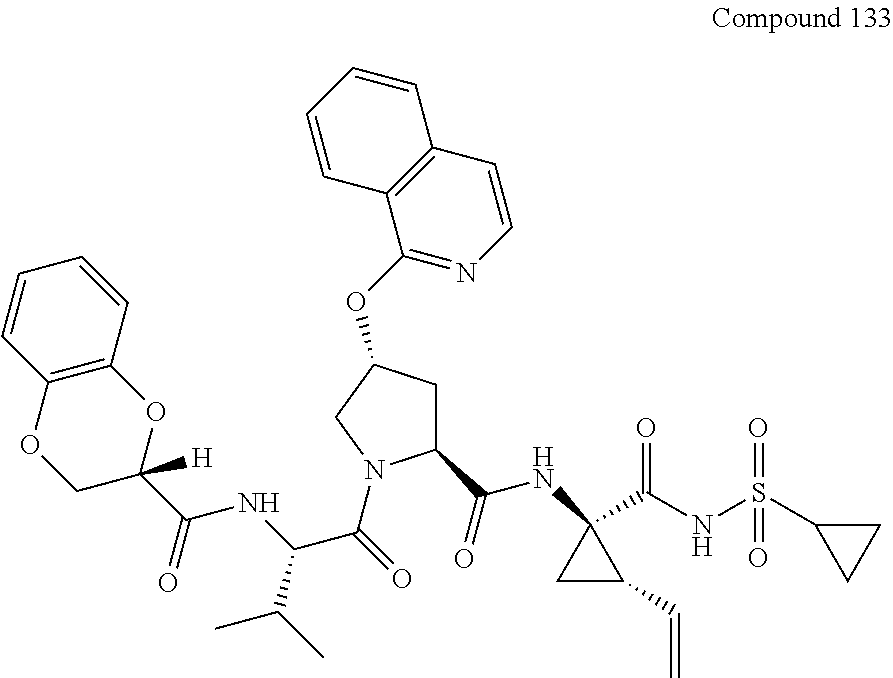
C(NC1(C(NS(=O)(=O)C2CC2)=O)CC1C=C)(=O)C1CC(OC2=NC=CC3=C2C=CC=C3)CN1C(=O)C(NC(C1([H])COC2=C(C=CC=C2)O1)=O)C(C)C
